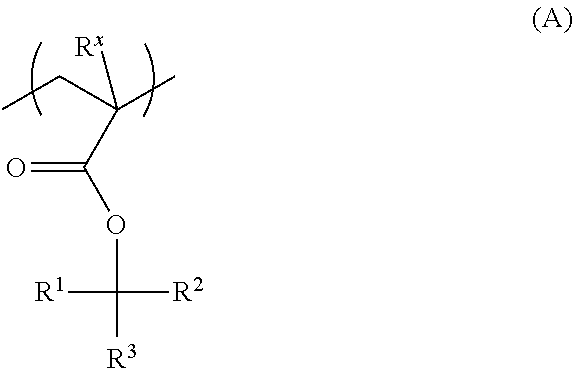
C([R3])([R2])([R1])OC(C(CC)(C)[Rx])=O
